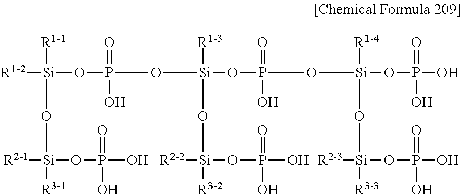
[R1-2][Si](OP(O[Si](OP(O[Si](OP(O)(O)=O)([R1-4])O[Si]([R2-3])([R3-3])OP(O)(O)=O)(=O)O)([R1-3])O[Si]([R2-2])([R3-2])OP(O)(=O)O)(=O)O)([R1-1])O[Si]([R3-1])([R2-1])OP(O)(=O)O
